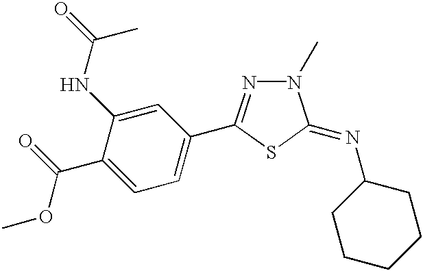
C1=C(C(OC)=O)C(NC(=O)C)=CC(C2=NN(C)C(=NC3CCCCC3)S2)=C1
